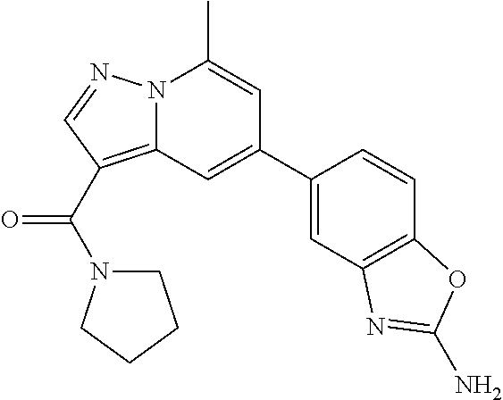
N12C(=C(C(N3CCCC3)=O)C=N1)C=C(C1=CC3=C(C=C1)OC(N)=N3)C=C2C
